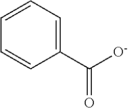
C1=CC=C(C(=O)[O-])C=C1
